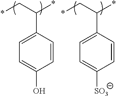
C1=C(C(C*)*)C=CC(O)=C1.C1=C(C(C*)*)C=CC([SO3])=C1
